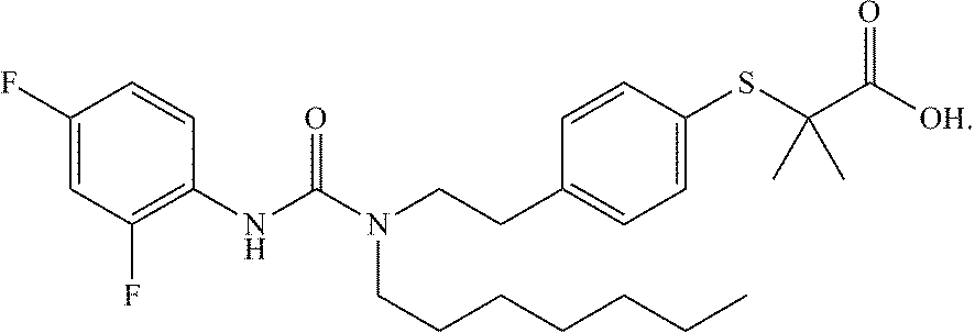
C1(F)=CC(F)=C(NC(N(CCC2=CC=C(SC(C([OH])=O)(C)C)C=C2)CCCCCCC)=O)C=C1
